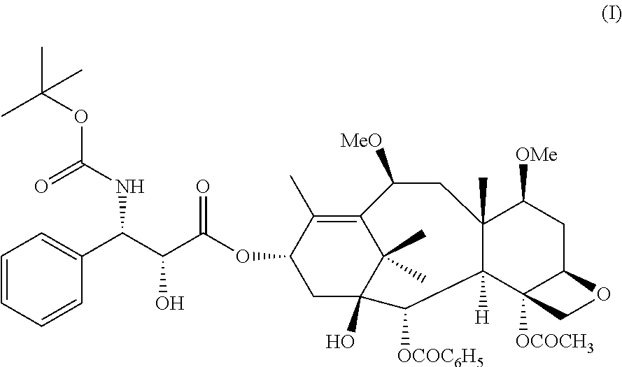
C(C(OC1CC2(O)C(C)(C)C(=C1C)C([MeO])CC1(C)C([H])(C3([OCOCH3])C(CC1[OMe])OC3)C2[OCOC6H5])=O)(C(C1=CC=CC=C1)NC(OC(C)(C)C)=O)O
